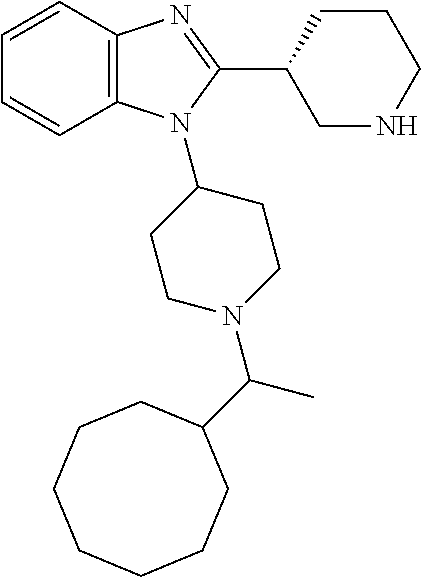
C1=CC2=C(C=C1)N(C1CCN(C(C3CCCCCCC3)C)CC1)C(C1CCCNC1)=N2
